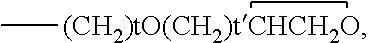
C[(CH2)tO(CH2)tCHCH2O]
